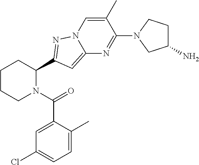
C1CCN(C(=O)C2=CC(Cl)=CC=C2C)C(C2=NN3C=C(C)C(N4CC(N)CC4)=NC3=C2)C1
